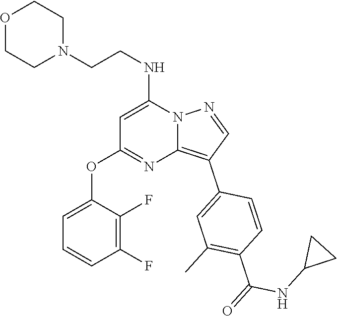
C(NC1=CC(OC2=CC=CC(F)=C2F)=NC2=C(C3=CC(C)=C(C(NC4CC4)=O)C=C3)C=NN12)CN1CCOCC1
